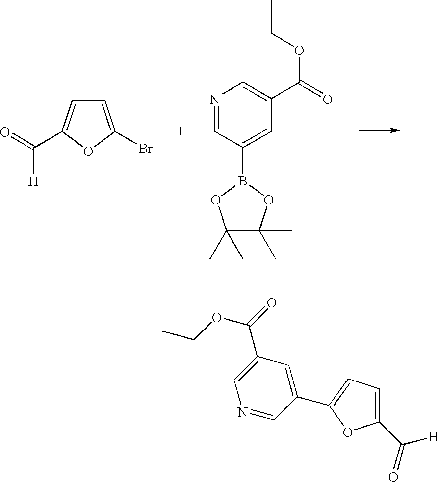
C1=C(Br)OC(C(=O)[H])=C1.C1(C)(C)C(C)(C)OB(C2=CC(C(=O)OCC)=CN=C2)O1.C1(C(=O)[H])=CC=C(C2=CC(C(=O)OCC)=CN=C2)O1
